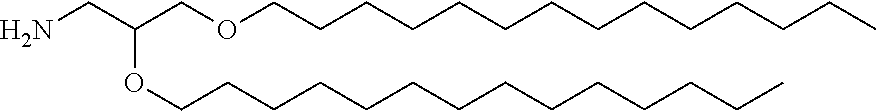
NCC(COCCCCCCCCCCCCCC)OCCCCCCCCCCCCCC
